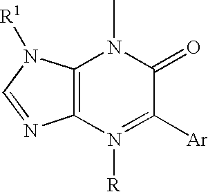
C12=C(N([R])=C([Ar])C(=O)N1C)N=CN2[R1]
